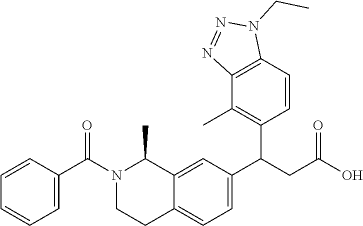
C1=CC(C(N2CCC3=CC=C(C(CC(O)=O)C4=C(C)C5=C(C=C4)N(CC)N=N5)C=C3C2C)=O)=CC=C1
